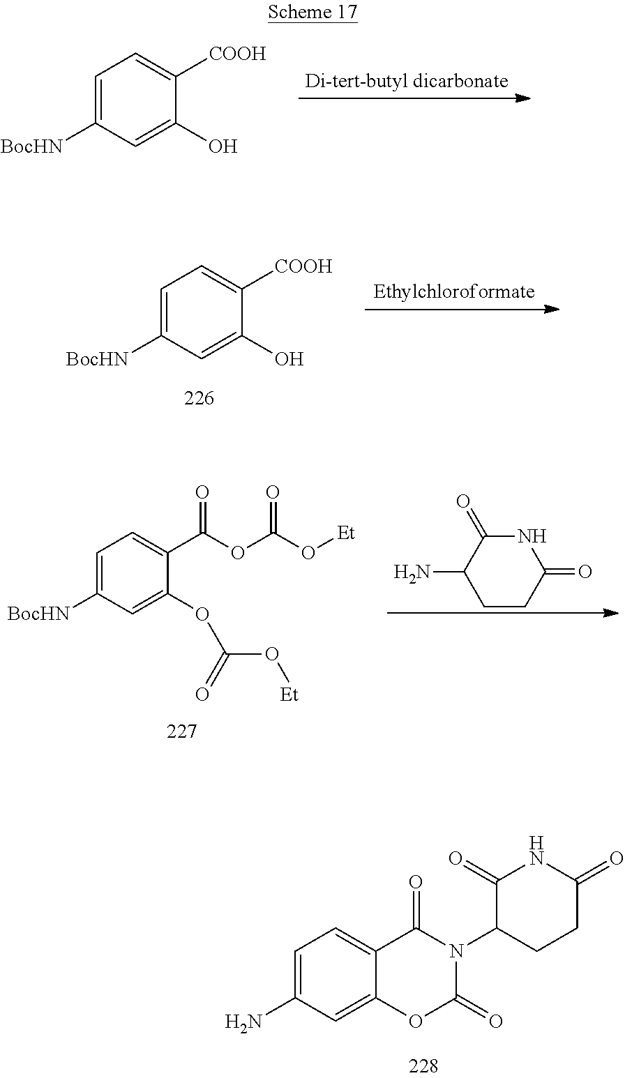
C1=C(N)C=C2C(=C1)C(=O)N(C1CCC(=O)NC1=O)C(=O)O2.C1=C([BocHN])C=C(O)C([COOH])=C1.C1=C([BocHN])C=C(O)C([COOH])=C1.C1=C([BocHN])C=C(OC(O[Et])=O)C(C(OC(O[Et])=O)=O)=C1.C1(N)CCC(=O)NC1=O
